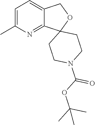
C1=C(C)N=C2C(=C1)COC21CCN(C(OC(C)(C)C)=O)CC1
